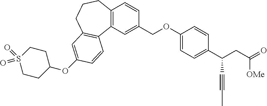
C1(COC2=CC=C(C(CC(=O)[OMe])C#CC)C=C2)=CC2=C(C=C1)CCCC1=C2C=CC(OC2CCS(=O)(=O)CC2)=C1
